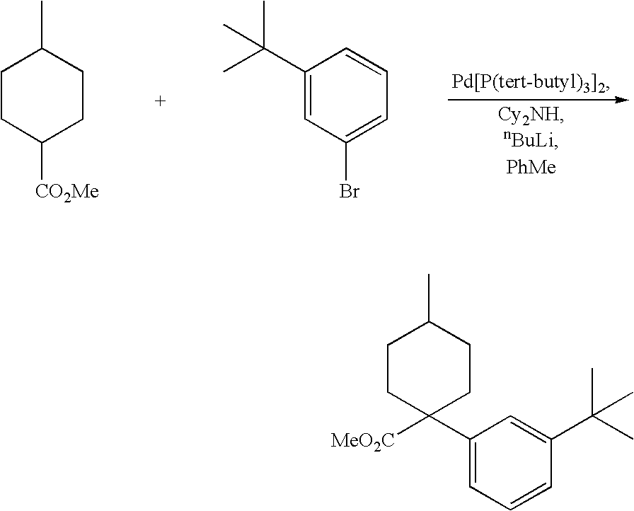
C1CC([CO2Me])CCC1C.C1(C(C)(C)C)=CC(Br)=CC=C1.C1(C2([MeO2C])CCC(C)CC2)=CC=CC(C(C)(C)C)=C1
